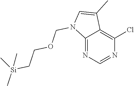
C12=NC=NC(Cl)=C1C(C)=CN2COCC[Si](C)(C)C
